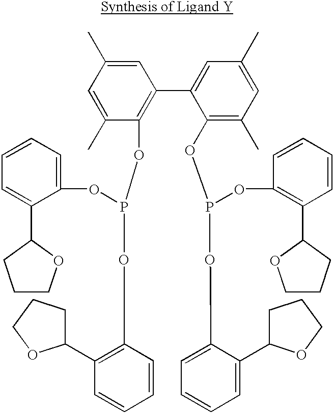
C1(OP(OC2=CC=CC=C2C2OCCC2)OC2=C(C3CCCO3)C=CC=C2)=C(C2=CC(C)=CC(C)=C2OP(OC2=C(C3CCCO3)C=CC=C2)OC2=CC=CC=C2C2CCCO2)C=C(C)C=C1C
